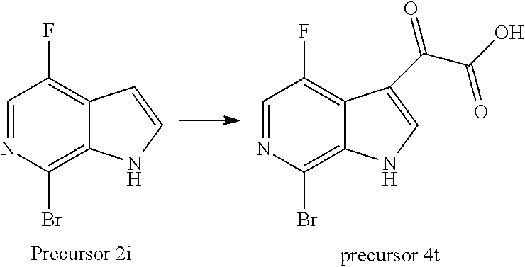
C1=NC(Br)=C2C(=C1F)C=CN2.C1=NC(Br)=C2C(=C1F)C(C(C(O)=O)=O)=CN2
